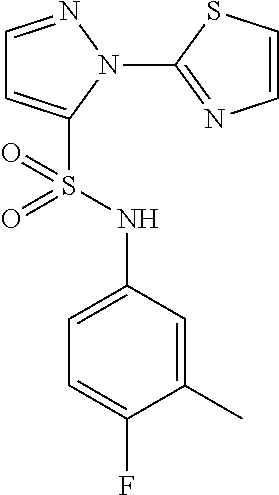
C1=NN(C2=NC=CS2)C(S(NC2=CC=C(F)C(C)=C2)(=O)=O)=C1
